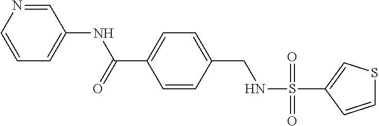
C1=NC=CC=C1NC(C1=CC=C(CNS(=O)(=O)C2=CSC=C2)C=C1)=O
